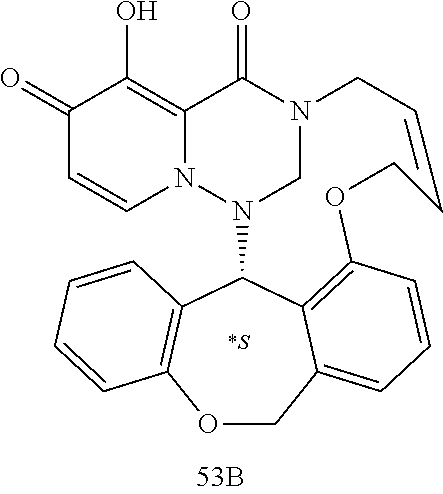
N12CN(C3C4=C(OCC5=CC=CC(=C35)OCC=CC1)C=CC=C4)N1C=CC(=O)C(O)=C1C2=O.[*S]
